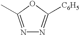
N1=C(C)OC([C6H5])=N1
